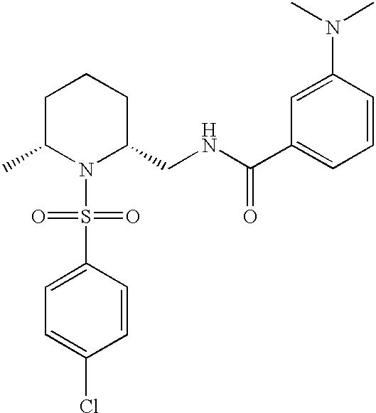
C1(S(N2C(CNC(C3=CC=CC(N(C)C)=C3)=O)CCCC2C)(=O)=O)=CC=C(Cl)C=C1
